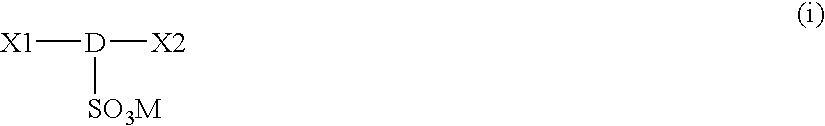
[X1][D]([X2])[SO3M]
